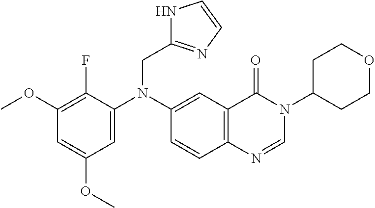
C1(OC)=C(F)C(N(C2=CC3=C(C=C2)N=CN(C2CCOCC2)C3=O)CC2=NC=CN2)=CC(OC)=C1
